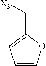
C([X3])C1=CC=CO1
